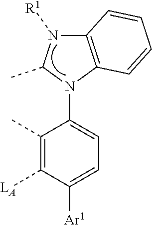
C1(C)=C([LA])C([Ar1])=CC=C1N1C(C)N([R1])C2=C1C=CC=C2
